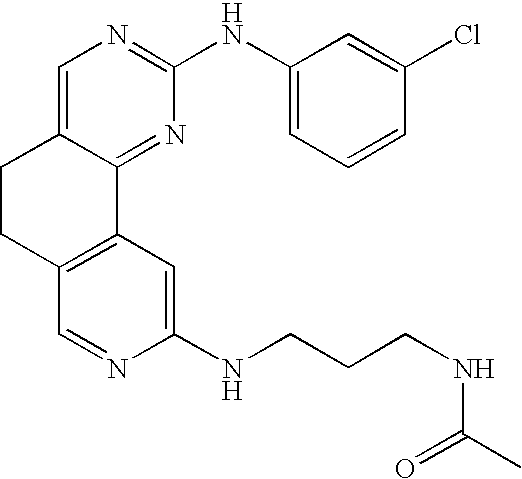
C1=C2C(=NC(NC3=CC=CC(Cl)=C3)=N1)C1=C(C=NC(NCCCNC(C)=O)=C1)CC2
